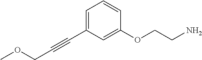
C(C1=CC=CC(OCCN)=C1)#CCOC
